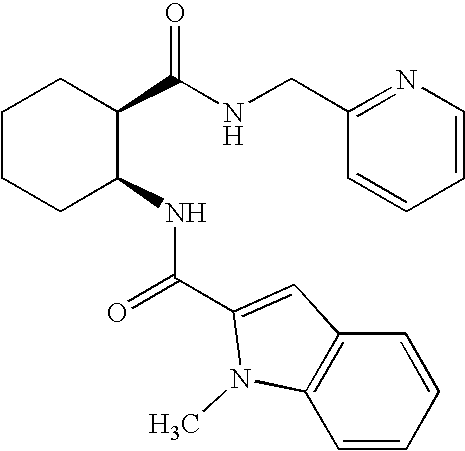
C1CCC(NC(=O)C2=CC3=C(C=CC=C3)N2C)C(C(NCC2=NC=CC=C2)=O)C1
